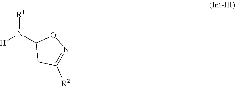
[H]N(C1CC([R2])=NO1)[R1]
